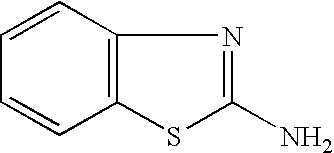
C12=C(C=CC=C1)N=C(N)S2
